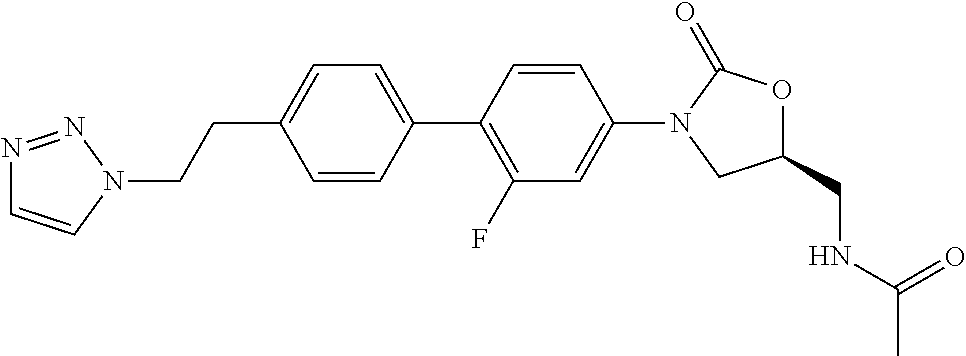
C(C1=CC=C(C2=C(F)C=C(N3C(=O)OC(CNC(C)=O)C3)C=C2)C=C1)CN1N=NC=C1
